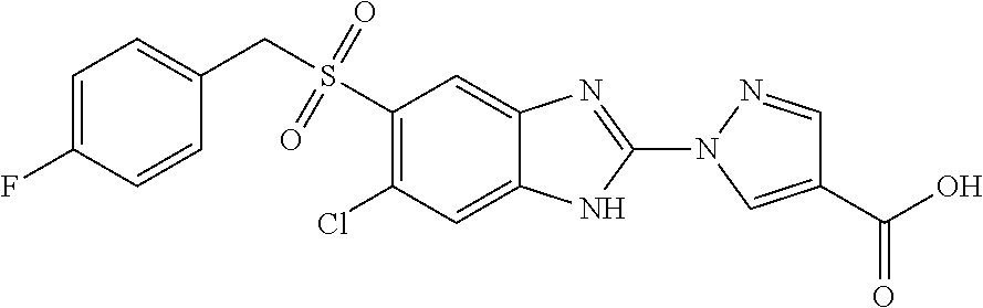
C1(S(=O)(=O)CC2=CC=C(F)C=C2)=C(Cl)C=C2C(=C1)N=C(N1C=C(C(=O)O)C=N1)N2
